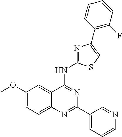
C1(OC)=CC=C2C(=C1)C(NC1=NC(C3=C(F)C=CC=C3)=CS1)=NC(C1=CC=CN=C1)=N2
